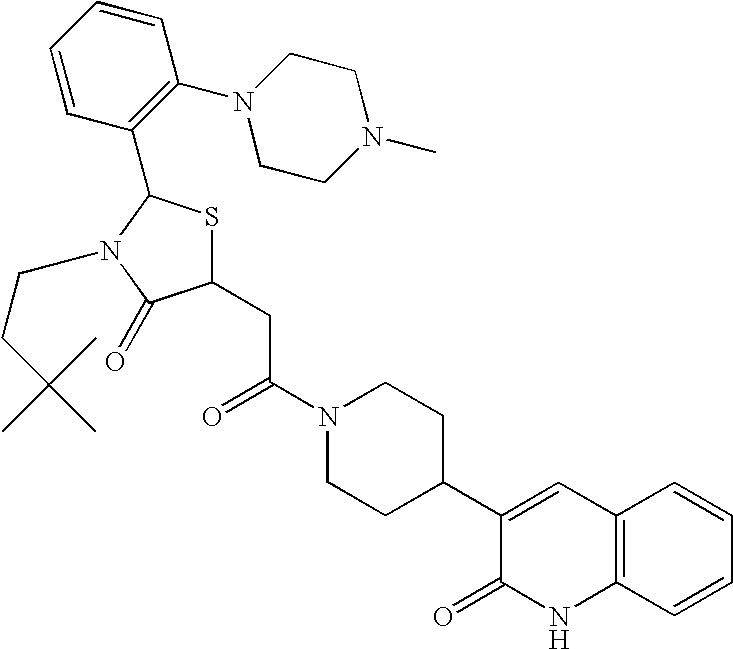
C12=C(C=CC=C1)NC(=O)C(C1CCN(C(=O)CC3SC(C4=C(N5CCN(C)CC5)C=CC=C4)N(CCC(C)(C)C)C3=O)CC1)=C2
